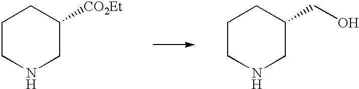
C1CNCC([CO2Et])C1.C1CNCC(CO)C1
